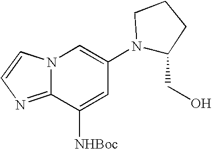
N12C(=NC=C1)C([NHBoc])=CC(N1C(CO)CCC1)=C2
